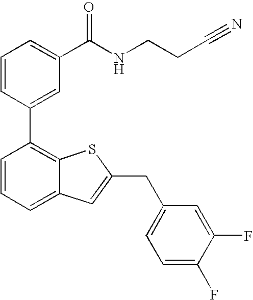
C1=CC(C2=C3C(=CC=C2)C=C(CC2=CC=C(F)C(F)=C2)S3)=CC(C(NCCC#N)=O)=C1
